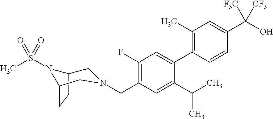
C1(C)=C(C2=CC(F)=C(CN3CC4CCC(N4S(C)(=O)=O)C3)C=C2C(C)C)C=CC(C(O)([F3C])[CF3])=C1
